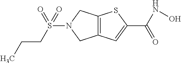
C12=C(C=C(C(NO)=O)S1)CN(S(=O)(CCC)=O)C2
